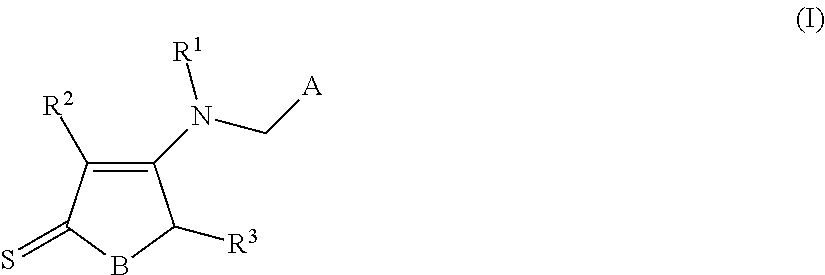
C1(N(C[A])[R1])=C([R2])C(=S)BC1[R3]
